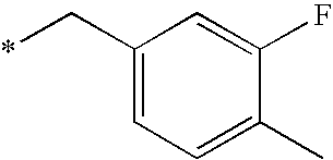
C1(C*)=CC=C(C)C(F)=C1
